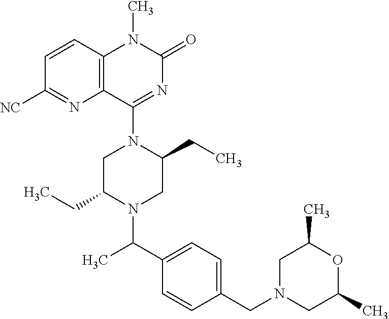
C12=C(C=CC([NC])=N1)N(C)C(=O)N=C2N1CC(CC)N(C(C2=CC=C(CN3CC(C)OC(C)C3)C=C2)C)CC1CC
